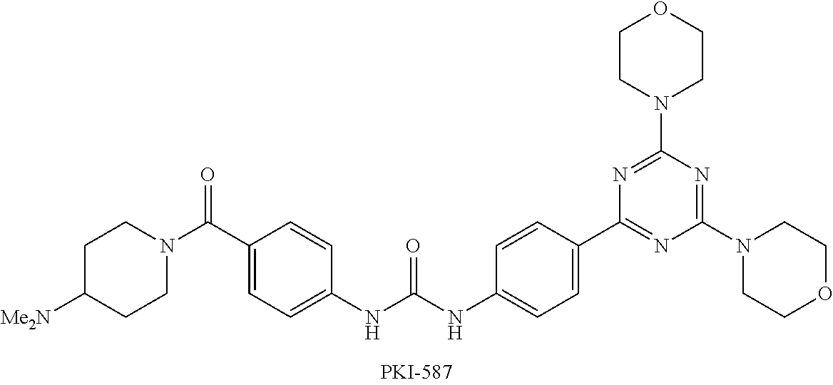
C1C([Me2N])CCN(C(C2=CC=C(NC(NC3=CC=C(C4=NC(N5CCOCC5)=NC(N5CCOCC5)=N4)C=C3)=O)C=C2)=O)C1
